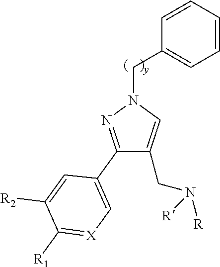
C1(C2=C[X]=C([R1])C([R2])=C2)=NN(CC2=CC=CC=C2)C=C1CN([R])[R]
